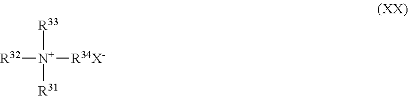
[R32][N+]([R33])([R31])[R34X-]
